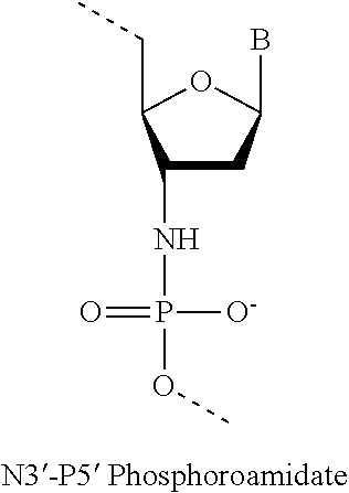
C1(NP([O-])(=O)OC)CC(B)OC1CC
